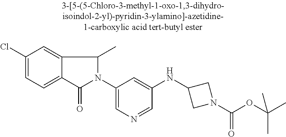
C1(Cl)=CC=C2C(=C1)C(C)N(C1=CN=CC(NC3CN(C(=O)OC(C)(C)C)C3)=C1)C2=O
